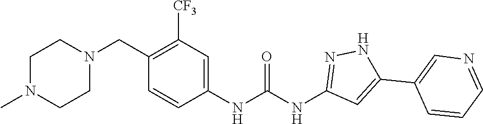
C1N(C)CCN(CC2=C([CF3])C=C(NC(NC3=NNC(C4=CN=CC=C4)=C3)=O)C=C2)C1
